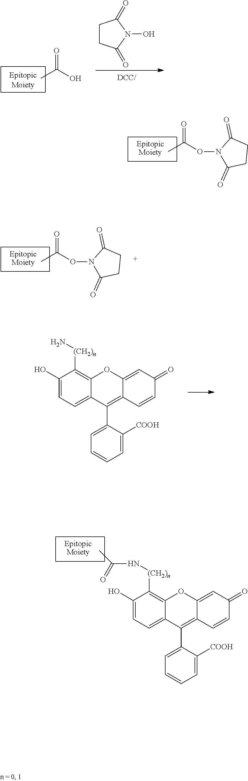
C1(O)=CC=C2C(=C1[(CH2)n]N)OC1=CC(=O)C=CC1=C2C1=CC=CC=C1[COOH].[EpitopicMoiety].O=C(ON1C(=O)CCC1=O)C.C1CC(=O)N(O)C1=O.O=C(O)C.[EpitopicMoiety].O=C(ON1C(=O)CCC1=O)C.C1(O)=CC=C2C(=C1[(CH2)n]NC(=O)C)OC1=CC(=O)C=CC1=C2C1=CC=CC=C1[COOH].[EpitopicMoiety]
